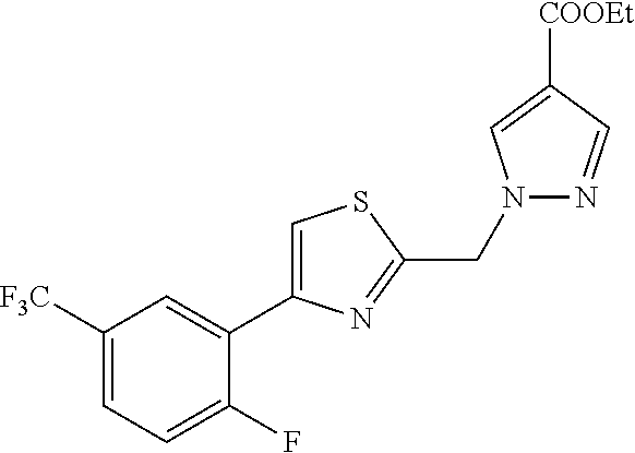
C1([F3C])=CC=C(F)C(C2=CSC(CN3N=CC([COOEt])=C3)=N2)=C1
